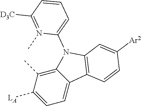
C12=C(C)C([LA])=CC=C1C1=C(N2C2=CC=CC([D3C])=N2C)C=C([Ar2])C=C1
